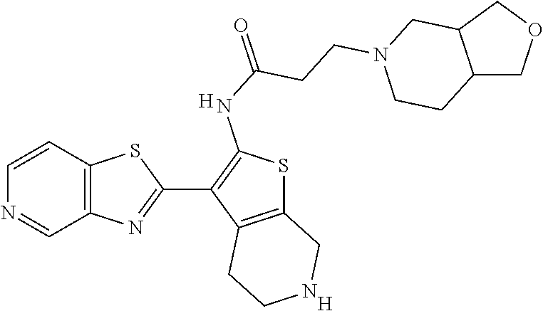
C12=C(C=CN=C1)SC(C1=C(NC(=O)CCN3CCC4C(C3)COC4)SC3=C1CCNC3)=N2.[H].[H]
